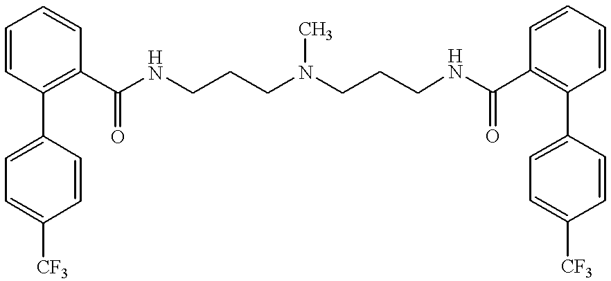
C1=CC(C2=CC=C([CF3])C=C2)=C(C(NCCCN(CCCNC(C2=C(C3=CC=C([CF3])C=C3)C=CC=C2)=O)C)=O)C=C1
